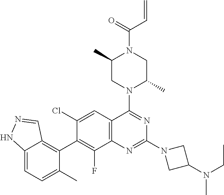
C12=CC=C(C)C(C3=C(F)C4=C(C=C3Cl)C(N3C(C)CN(C(=O)C=C)C(C)C3)=NC(N3CC(N(CC)C)C3)=N4)=C1C=NN2
